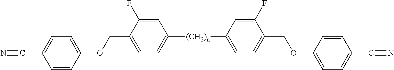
C1=C(F)C(COC2=CC=C(C#N)C=C2)=CC=C1[(CH2)n]C1=CC=C(COC2=CC=C(C#N)C=C2)C(F)=C1
